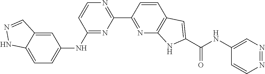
C1=C2C(=CC(NC3=NC(C4=NC5=C(C=C4)C=C(C(NC4=CN=NC=C4)=O)N5)=NC=C3)=C1)C=NN2
